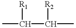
CC(C(C)[R2])[R1]
